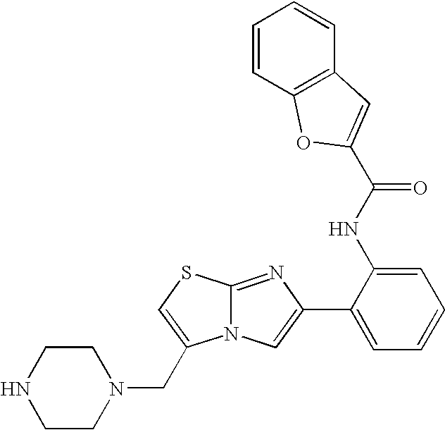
N12C(=NC(C3=CC=CC=C3NC(=O)C3=CC4=C(C=CC=C4)O3)=C1)SC=C2CN1CCNCC1
